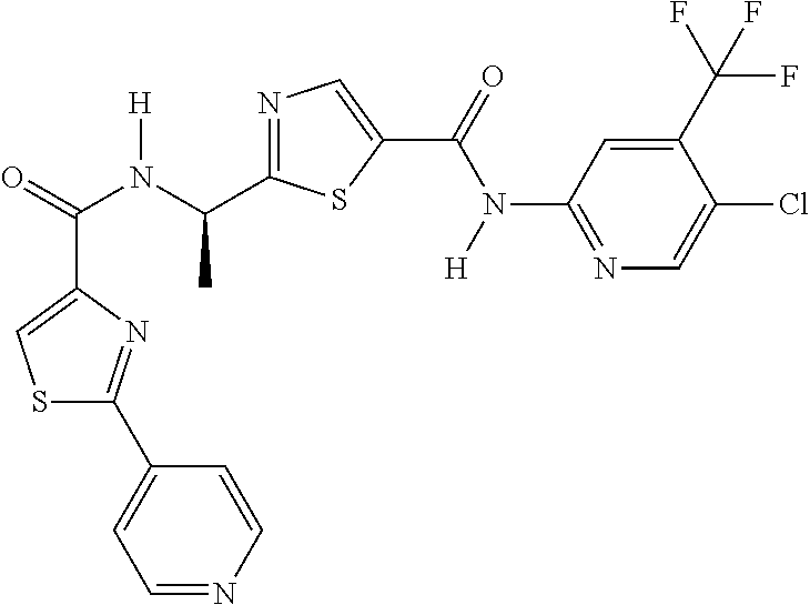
C(=O)(N(C(C)C1=NC=C(C(N(C2=NC=C(Cl)C(C(F)(F)F)=C2)[H])=O)S1)[H])C1=CSC(C2=CC=NC=C2)=N1
